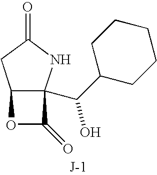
C12C(C(C3CCCCC3)O)(NC(=O)C1)C(=O)O2
